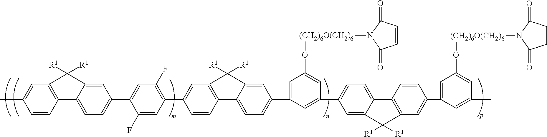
CC1=CC2=C(C=C1)C1=CC=C(C3=CC(F)=C(C4=CC5=C(C=C4)C4=CC=C(C6=CC(O[(CH2)6O(CH2)6]N7C(=O)C=CC7=O)=CC(C7=CC=C8C9=C(C=C(C%10=CC(O[(CH2)6O(CH2)6]N%11C(=O)CCC%11=O)=CC(C)=C%10)C=C9)C([R1])([R1])C8=C7)=C6)C=C4C5([R1])[R1])C=C3F)C=C1C2([R1])[R1]
